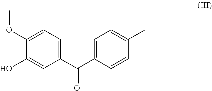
C1(OC)=CC=C(C(C2=CC=C(C)C=C2)=O)C=C1O
